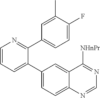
C1=CN=C(C2=CC=C(F)C(C)=C2)C(C2=CC=C3C(=C2)C([NHnPr])=NC=N3)=C1
